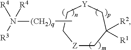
[(CH2)q](N([R3])([R4])[R4])C.[Z]1CC([R2])([R1])C[Y]CC1.[m]
